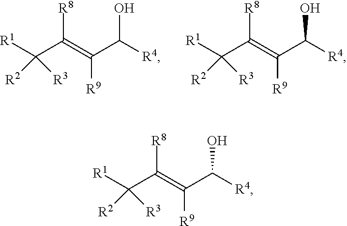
[R1]C(C(=C(C([R4])O)[R9])[R8])([R3])[R2].[R1]C(C(=C(C([R4])O)[R9])[R8])([R3])[R2].[R1]C(C(=C(C([R4])O)[R9])[R8])([R3])[R2]
